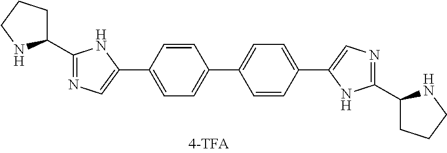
C1(C2CCCN2)=NC=C(C2=CC=C(C3=CC=C(C4=CN=C(C5CCCN5)N4)C=C3)C=C2)N1
